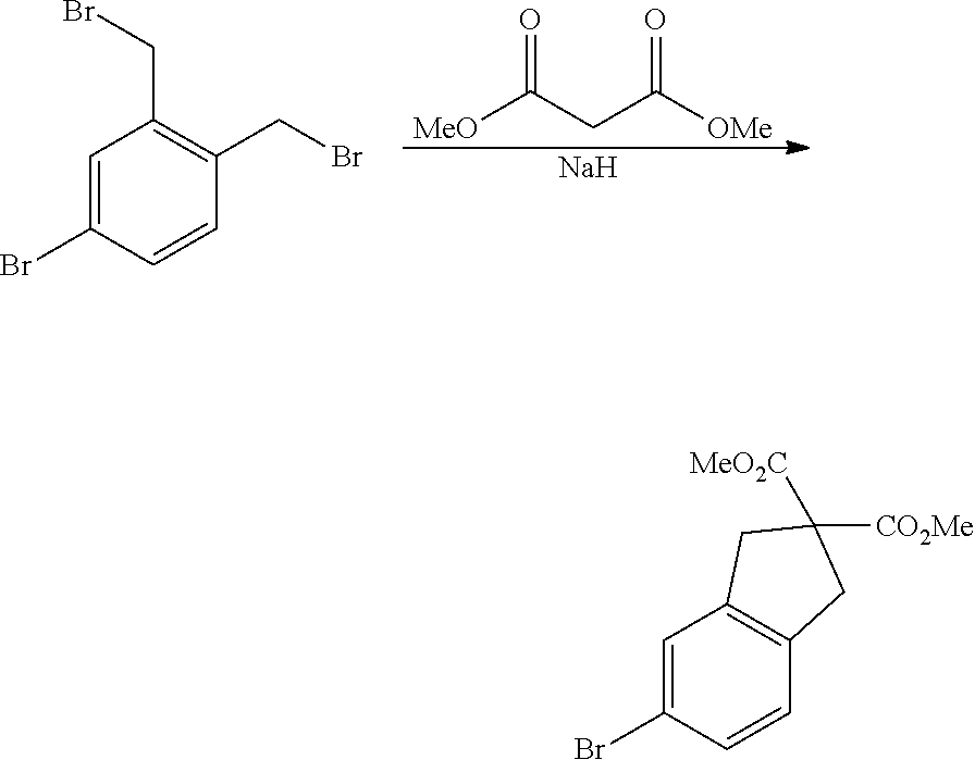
C1=C(Br)C=CC(CBr)=C1CBr.O=C(CC([OMe])=O)[MeO].[Na].C1=C(Br)C=CC2=C1CC([CO2Me])([MeO2C])C2
